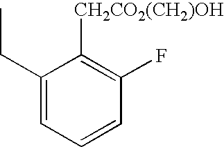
C1(CC)=CC=CC(F)=C1[CH2CO2(CH2)OH]
